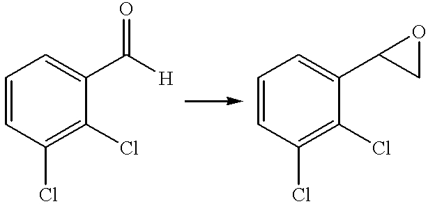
C1=CC(Cl)=C(Cl)C(C([H])=O)=C1.C1=CC(Cl)=C(Cl)C(C2OC2)=C1
